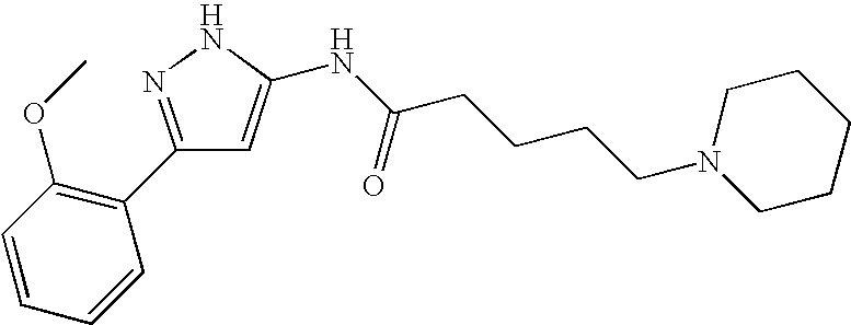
C1(C2=NNC(NC(=O)CCCCN3CCCCC3)=C2)=C(OC)C=CC=C1
